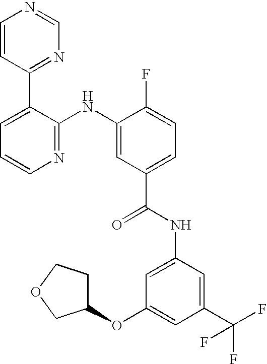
C1=CC(C2=CC=CN=C2NC2=CC(C(NC3=CC(OC4CCOC4)=CC(C(F)(F)F)=C3)=O)=CC=C2F)=NC=N1
